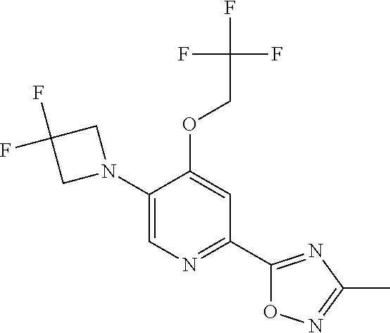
C1(N2CC(F)(F)C2)=CN=C(C2=NC(C)=NO2)C=C1OCC(F)(F)F
